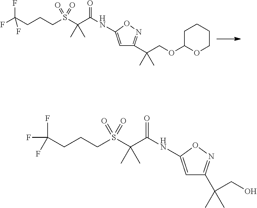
C1C(OCC(C)(C)C2=NOC(NC(C(S(CCCC(F)(F)F)(=O)=O)(C)C)=O)=C2)OCCC1.C1=C(NC(C(S(CCCC(F)(F)F)(=O)=O)(C)C)=O)ON=C1C(CO)(C)C
